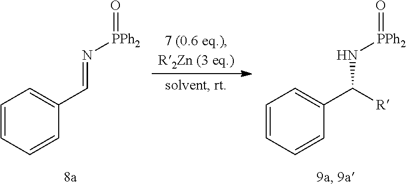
C1=CC=CC(C=N[PPh2]=O)=C1.C1=CC=CC(C(N[PPh2]=O)[R])=C1
